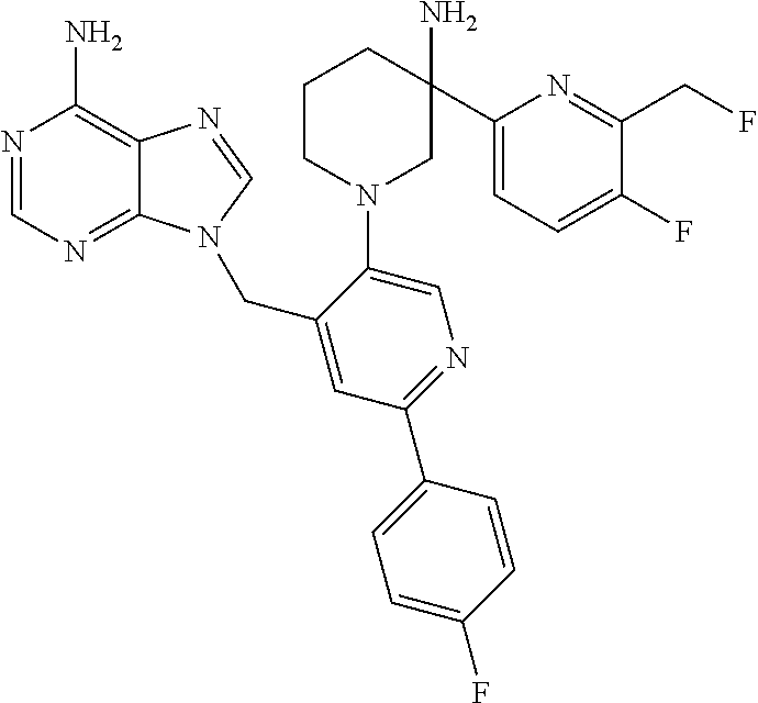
C1=NC(N)=C2C(=N1)N(CC1=CC(C3=CC=C(F)C=C3)=NC=C1N1CC(N)(C3=CC=C(F)C(CF)=N3)CCC1)C=N2
